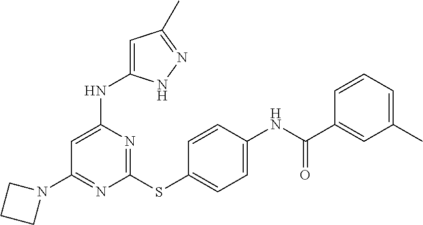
C1(C)=CC=CC(C(=O)NC2=CC=C(SC3=NC(NC4=CC(C)=NN4)=CC(N4CCC4)=N3)C=C2)=C1
